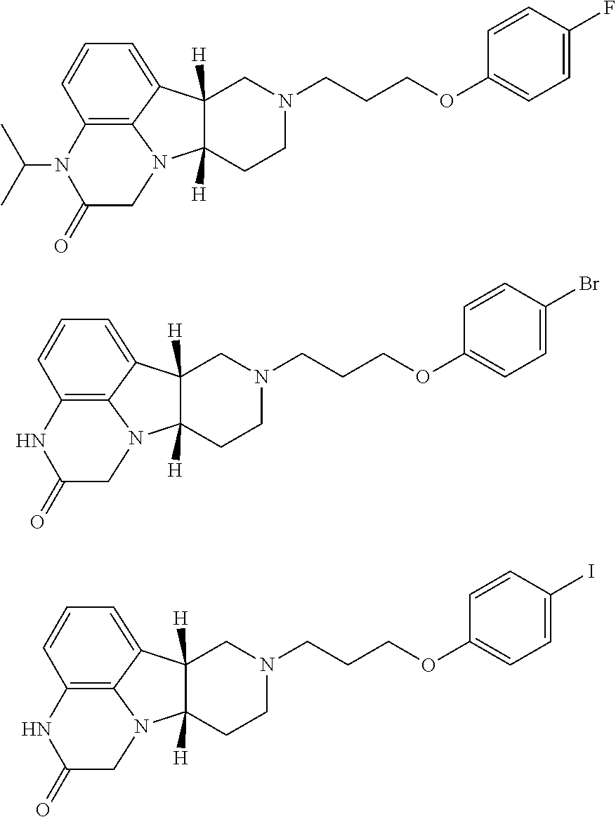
C12([H])C([H])(CCN(CCCOC3=CC=C(F)C=C3)C1)N1C3=C(N(C(C)C)C(=O)C1)C=CC=C23.C12([H])C([H])(CCN(CCCOC3=CC=C(Br)C=C3)C1)N1C3=C(NC(=O)C1)C=CC=C23.C12([H])C([H])(CCN(CCCOC3=CC=C(I)C=C3)C1)N1C3=C(NC(=O)C1)C=CC=C23
